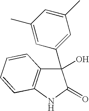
OC1(C2=CC(C)=CC(C)=C2)C2=C(NC1=O)C=CC=C2
